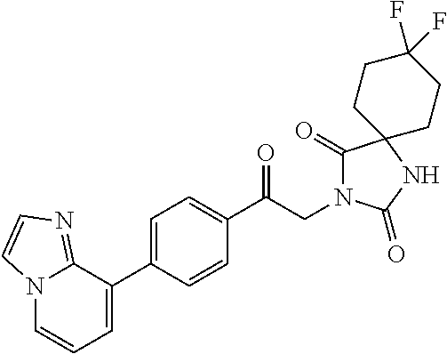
C1(C(CN2C(=O)C3(NC2=O)CCC(F)(F)CC3)=O)=CC=C(C2=CC=CN3C2=NC=C3)C=C1
